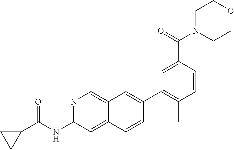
C(C1=CC(C2=CC3=CN=C(NC(C4CC4)=O)C=C3C=C2)=C(C)C=C1)(=O)N1CCOCC1
